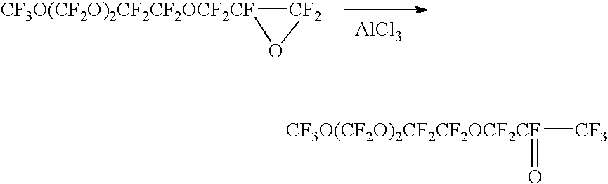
[CF3O(CF2O)2CF2CF2OCF2CF]([CF3])=O.[CF3O(CF2O)2CF2CF2OCF2CF]1[CF2]O1.[AlCl3]
